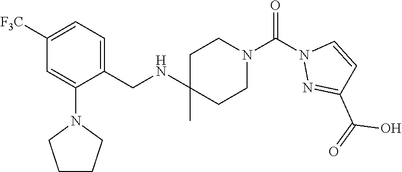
C1([F3C])=CC=C(CNC2(C)CCN(C(N3N=C(C(=O)O)C=C3)=O)CC2)C(N2CCCC2)=C1
